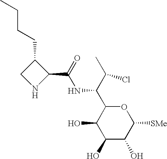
C1(O)C(O)C([SMe])OC(C(C(C)Cl)NC(=O)C2C(CCCC)CN2)C1O
